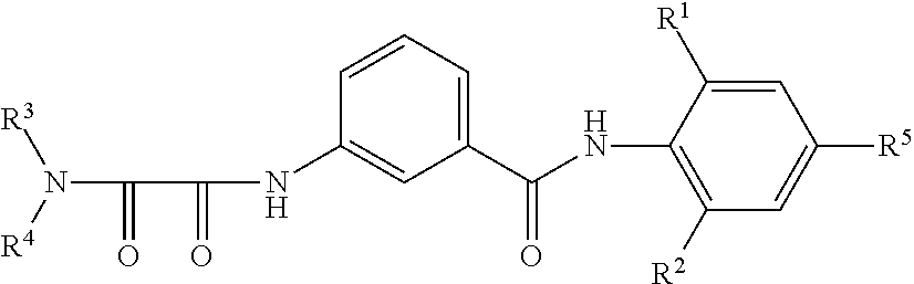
C1(C(NC2=C([R2])C=C([R5])C=C2[R1])=O)=CC=CC(NC(=O)C(=O)N([R4])[R3])=C1
